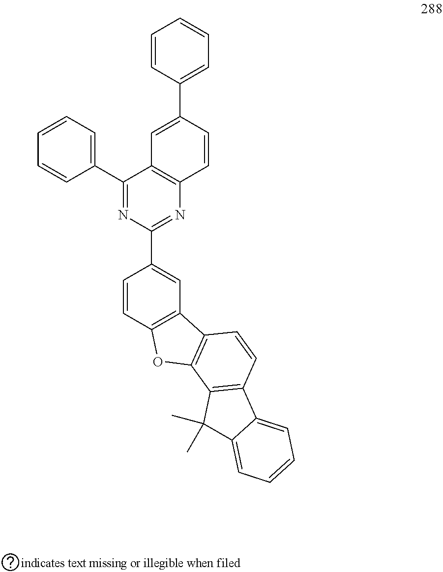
C1(C2=NC(C3=CC4=C(C=C3)OC3=C4C=CC4=C3C(C)(C)C3=CC=CC=C43)=NC3=C2C=C(C2=CC=CC=C2)C=C3)=CC=CC=C1
